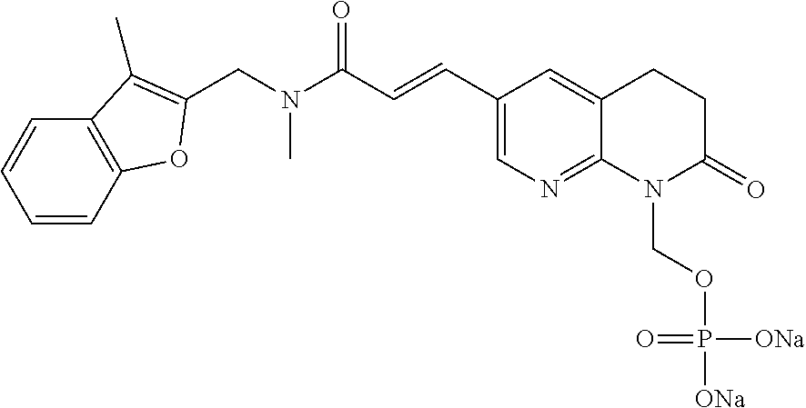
C1=C(C=CC(N(CC2=C(C)C3=C(C=CC=C3)O2)C)=O)C=C2C(=N1)N(COP([ONa])([ONa])=O)C(=O)CC2
